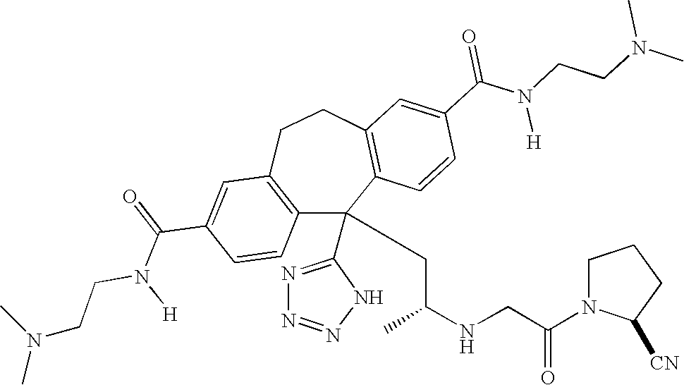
C1(C(=O)N([H])CCN(C)C)=CC2=C(C=C1)C(C1=NN=NN1)(CC(NCC(N1C([CN])CCC1)=O)C)C1=C(CC2)C=C(C(N([H])CCN(C)C)=O)C=C1
